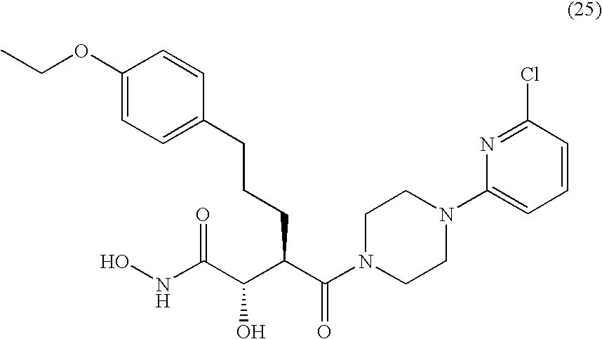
C1(OCC)=CC=C(CCCC(C(=O)N2CCN(C3=CC=CC(Cl)=N3)CC2)C(C(NO)=O)O)C=C1
